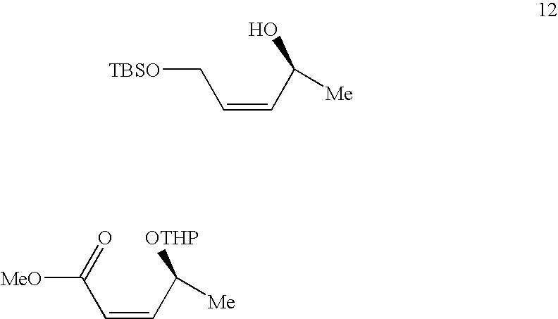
[TBSO]CC=CC(O)[Me].[MeO]C(=O)C=CC([OTHP])[Me]
